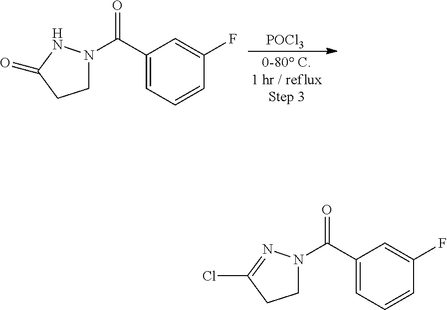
[POCl3].C1(C(N2CCC(=O)N2)=O)=CC=CC(F)=C1.C1(C(N2CCC(Cl)=N2)=O)=CC=CC(F)=C1
